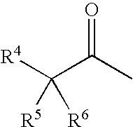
[R4]C(C(C)=O)([R5])[R6]
